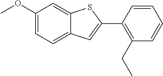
C1(OC)=CC=C2C(=C1)SC(C1=C(CC)C=CC=C1)=C2
